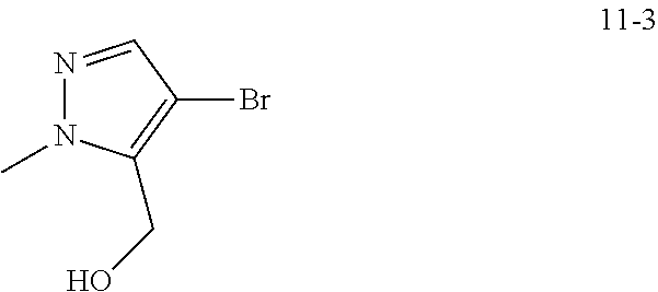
BrC1=C(CO)N(C)N=C1
